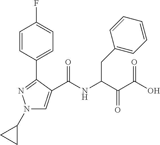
N1(C2CC2)C=C(C(NC(C(C(O)=O)=O)CC2=CC=CC=C2)=O)C(C2=CC=C(F)C=C2)=N1
